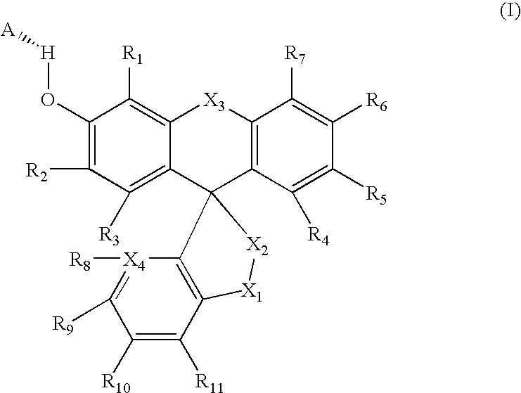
C1(O[H][A])=C([R2])C([R3])=C2C(=C1[R1])[X3]C1=C(C([R4])=C([R5])C([R6])=C1[R7])C21C2=C(C([R11])=C([R10])C([R9])=[X4]2[R8])[X1][X2]1
